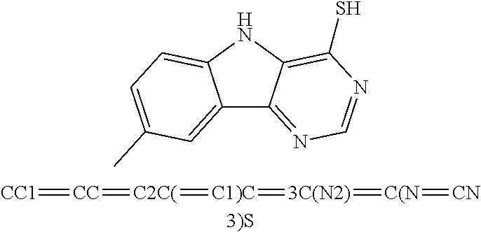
C12=CC(C)=CC=C1NC1=C(S)N=CN=C21.[CC1]=[CC]=[C2C(]=[C1)C]=[3C(N2)]=[C(N]=[CN].[3)S]
